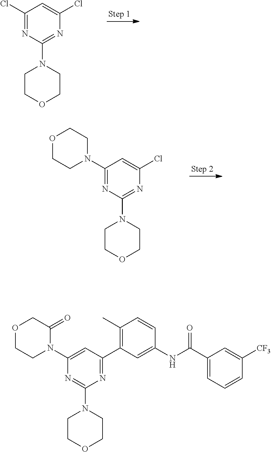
C1(Cl)=NC(N2CCOCC2)=NC(Cl)=C1.C1(N2CCOCC2)=NC(N2CCOCC2)=NC(Cl)=C1.C1(N2C(=O)COCC2)=CC(C2=C(C)C=CC(NC(C3=CC=CC([CF3])=C3)=O)=C2)=NC(N2CCOCC2)=N1
